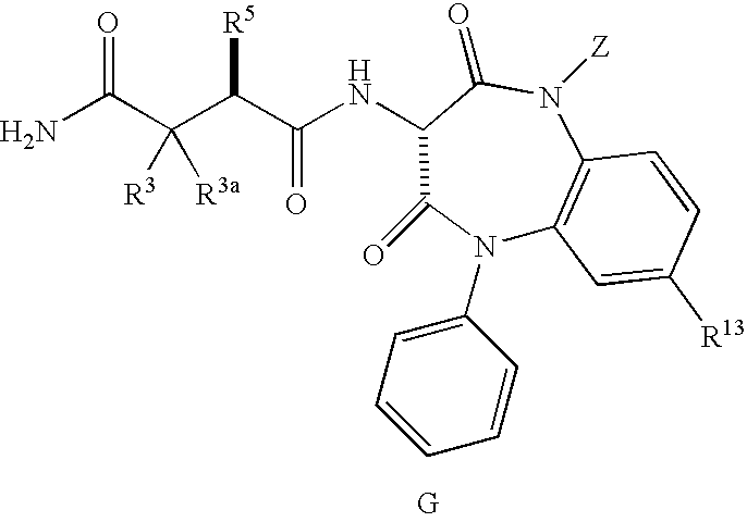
NC(C(C(C(NC1C(=O)N([Z])C2=C(N(C3=CC=CC=C3)C1=O)C=C([R13])C=C2)=O)[R5])([R3])[R3a])=O.[G]
